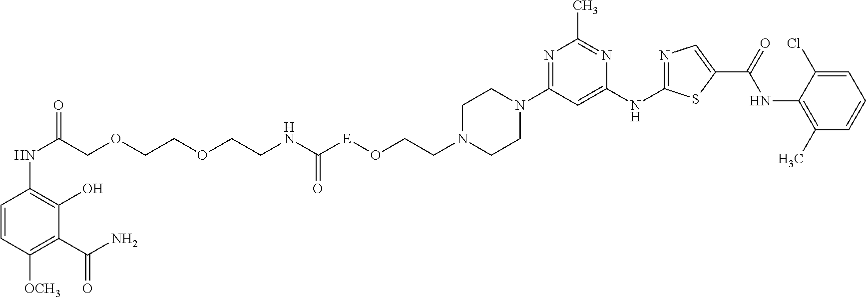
[E](OCCN1CCN(C2=NC(C)=NC(NC3=NC=C(C(=O)NC4=C(C)C=CC=C4Cl)S3)=C2)CC1)C(NCCOCCOCC(NC1=C(O)C(C(N)=O)=C([OCH3])C=C1)=O)=O
